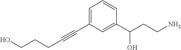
C(CCC#CC1=CC=CC(C(CCN)O)=C1)O
